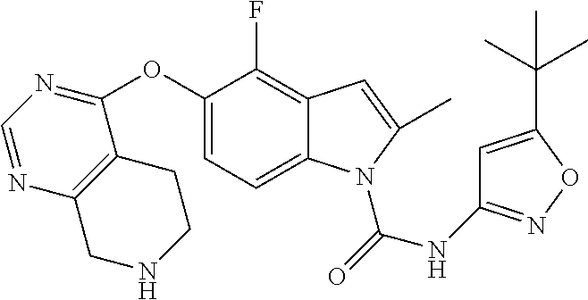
C1(OC2=NC=NC3=C2CCNC3)=CC=C2C(=C1F)C=C(C)N2C(=O)NC1=NOC(C(C)(C)C)=C1
